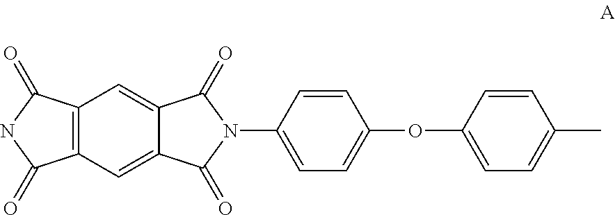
C12=C(C=C3C(=C1)C(=O)N(C1=CC=C(OC4=CC=C(C)C=C4)C=C1)C3=O)C(=O)NC2=O
